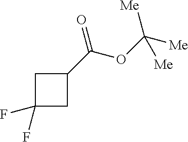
C1(F)(F)CC(C(OC([Me])([Me])[Me])=O)C1
